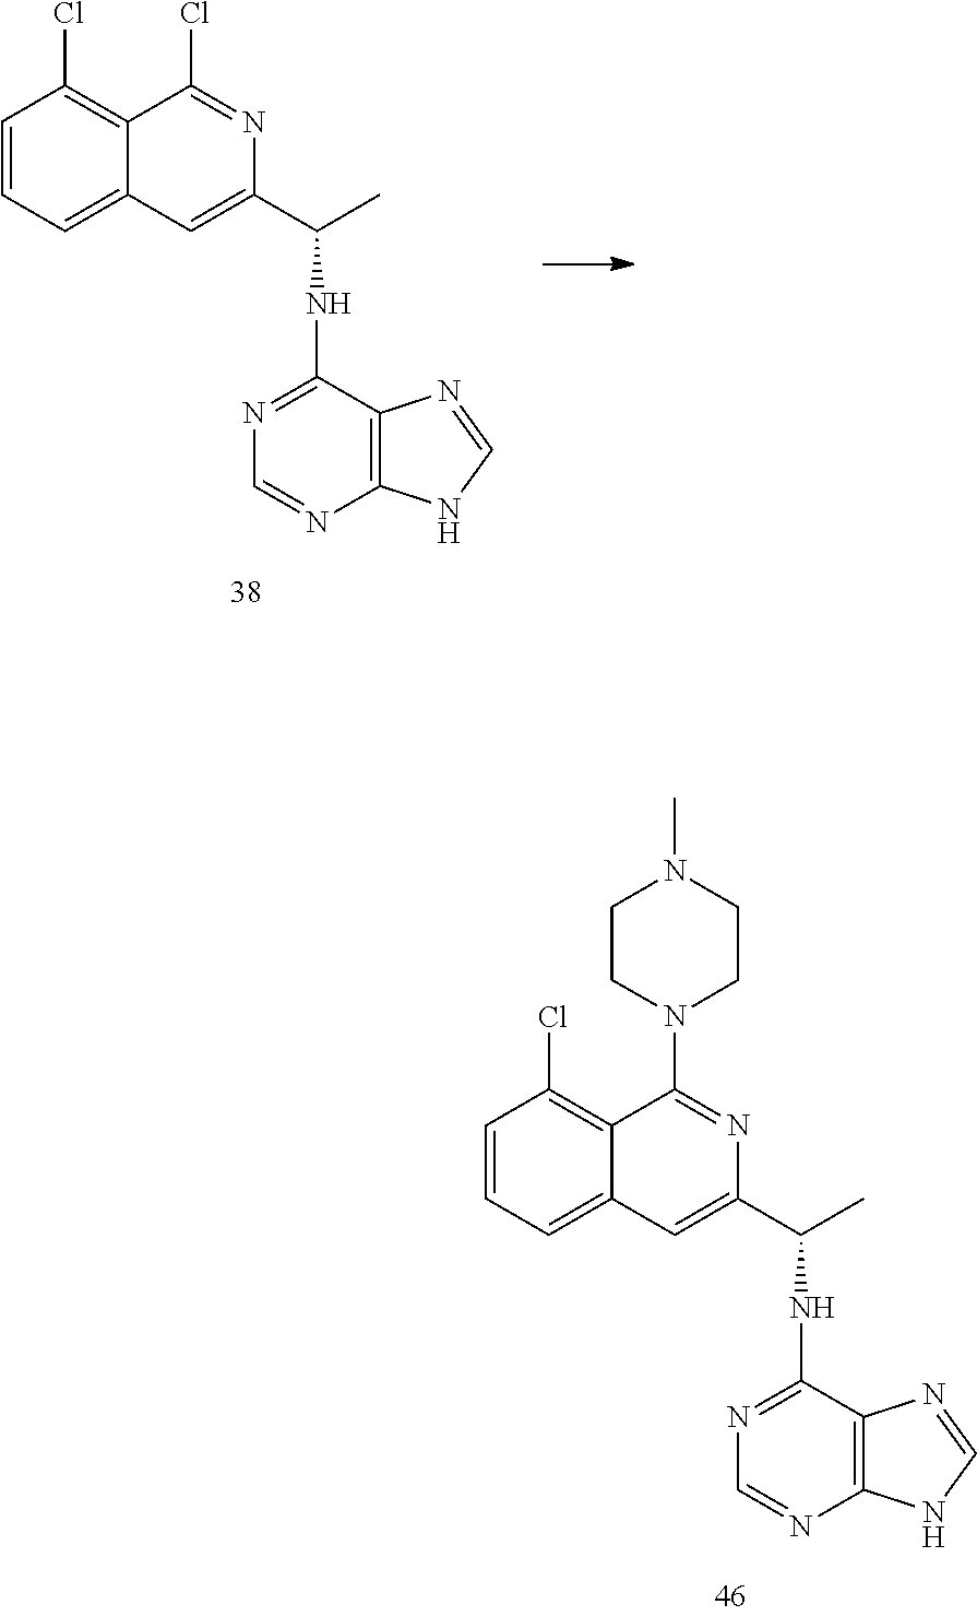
C1=CC=C2C(=C1Cl)C(N1CCN(C)CC1)=NC(C(C)NC1=NC=NC3=C1N=CN3)=C2.C1=CC=C2C(=C1Cl)C(Cl)=NC(C(C)NC1=NC=NC3=C1N=CN3)=C2
